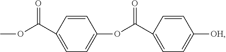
C1=C(C(OC)=O)C=CC(OC(C2=CC=C([OH])C=C2)=O)=C1
